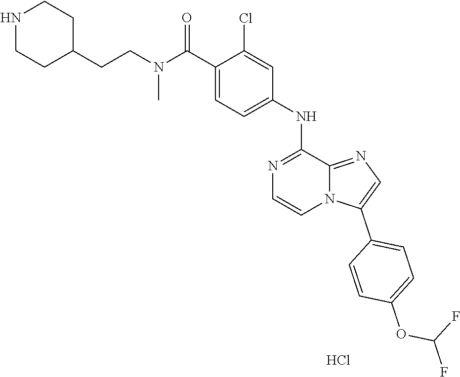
C12=NC=C(C3=CC=C(OC(F)F)C=C3)N1C=CN=C2NC1=CC=C(C(N(CCC2CCNCC2)C)=O)C(Cl)=C1.Cl
